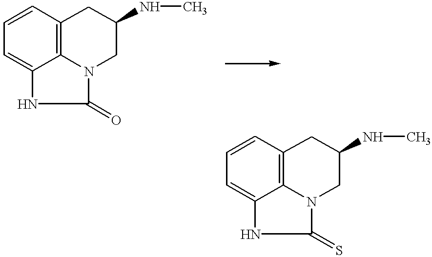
C12=C3C(=CC=C1)NC(=O)N3CC(NC)C2.C12=C3C(=CC=C1)NC(=S)N3CC(NC)C2
